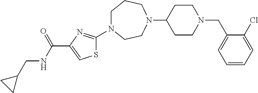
C1N(C2=NC(C(NCC3CC3)=O)=CS2)CCN(C2CCN(CC3=CC=CC=C3Cl)CC2)CC1
